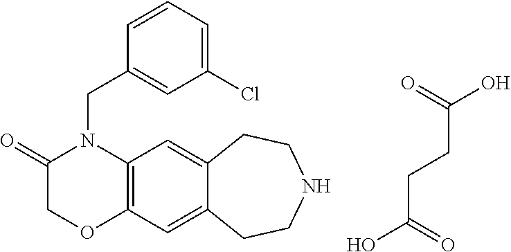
C12=C(C=C3C(=C1)CCNCC3)OCC(=O)N2CC1=CC(Cl)=CC=C1.C(C(=O)O)CC(O)=O
